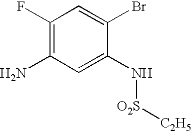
C1(F)=C(N)C=C(N[O2S][C2H5])C(Br)=C1
